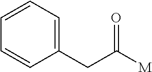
C(C([M])=O)C1=CC=CC=C1
